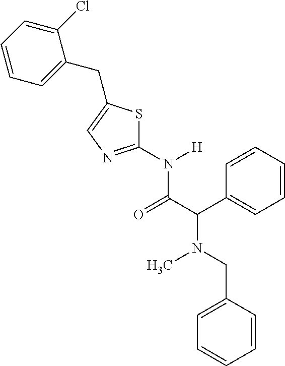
C1(Cl)=CC=CC=C1CC1=CN=C(N([H])C(C(C2=CC=CC=C2)N(C)CC2=CC=CC=C2)=O)S1
